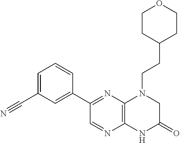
C1(C2=NC3=C(N=C2)NC(=O)CN3CCC2CCOCC2)=CC(C#N)=CC=C1
